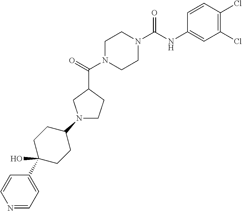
C1N(C(C2CN(C3CCC(O)(C4=CC=NC=C4)CC3)CC2)=O)CCN(C(NC2=CC(Cl)=C(Cl)C=C2)=O)C1
